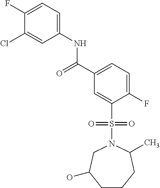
C1(F)=CC=C(NC(C2=CC=C(F)C(S(N3CC(O)CCCC3C)(=O)=O)=C2)=O)C=C1Cl
